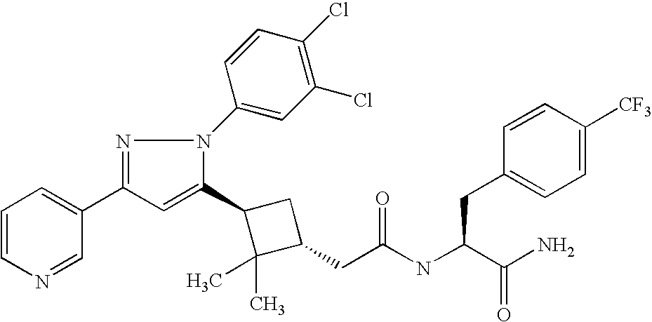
C1(C2=CC(C3=CC=CN=C3)=NN2C2=CC(Cl)=C(Cl)C=C2)C(C)(C)C(CC(=O)NC(CC2=CC=C([CF3])C=C2)C(N)=O)C1
